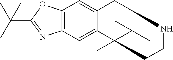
C12=C(C=C3C(=C1)CC1C(C)(C)C3(C)CCN1)N=C(C(C)(C)C)O2
